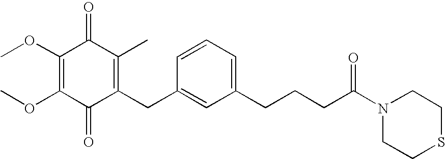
C1(=O)C(CC2=CC(CCCC(N3CCSCC3)=O)=CC=C2)=C(C)C(=O)C(OC)=C1OC
